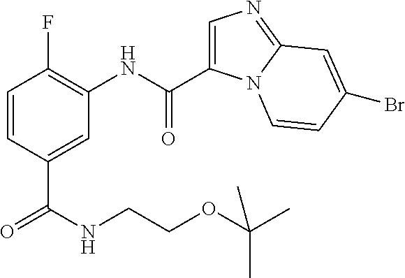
C1=CC(C(NCCOC(C)(C)C)=O)=CC(NC(=O)C2=CN=C3N2C=CC(Br)=C3)=C1F
